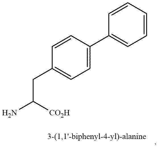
C(C([CO2H])N)C1=CC=C(C2=CC=CC=C2)C=C1
